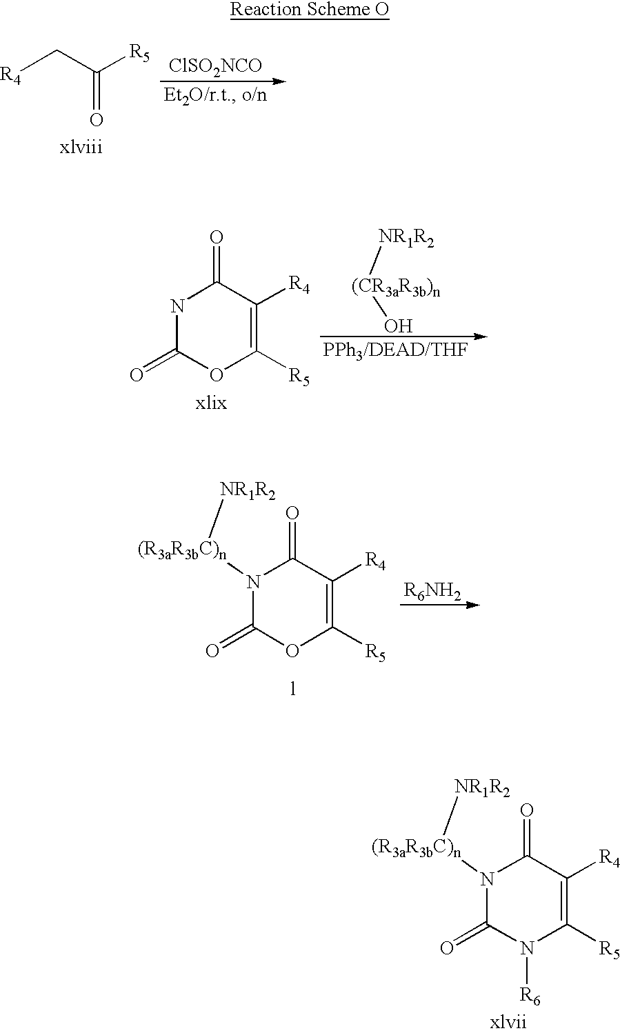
[R4]CC([R5])=O.[ClSO2NCO].N1C(=O)OC([R5])=C([R4])C1=O.[(CR3aR3b)n](O)[NR1R2].C1(=O)OC([R5])=C([R4])C(=O)N1[(R3aR3bC)n][NR1R2].[R6NH2].[l].C1(=O)N([R6])C([R5])=C([R4])C(=O)N1[(R3aR3bC)n][NR1R2].[xlvii]
